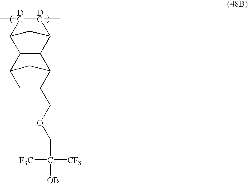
[DC]1(C)[DC](C)C2CC1C1C3CC(COCC([OB])([CF3])[F3C])C(C21)C3
